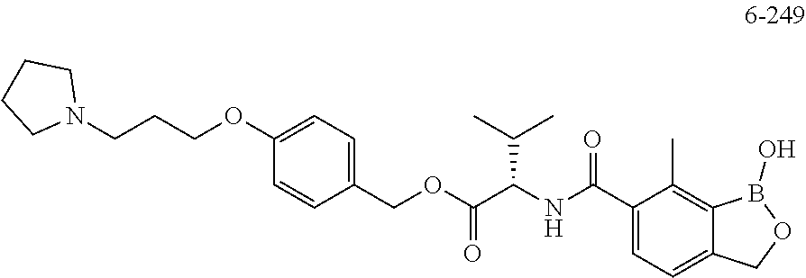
C1(COC(C(NC(C2=CC=C3C(=C2C)B(O)OC3)=O)C(C)C)=O)=CC=C(OCCCN2CCCC2)C=C1
